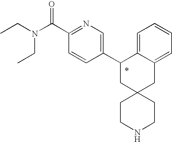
CCN(C(C1=NC=C(C2CC3(CC4=CC=CC=C24)CCNCC3)C=C1)=O)CC
